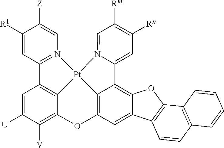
C1([R1])=CC2=N(C=C1[Z])[Pt]13C4=C2C=C([U])C([V])=C4OC2=C1C(=C1C(=C2)C2=C(O1)C1=C(C=C2)C=CC=C1)C1=CC([Rn])=C([Rm])C=N13
